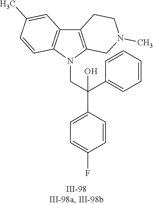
N1(CC(C2=CC=C(F)C=C2)(C2=CC=CC=C2)O)C2=C(C3=C1C=CC(C)=C3)CCN(C)C2
